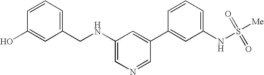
C1=CC=C(CNC2=CN=CC(C3=CC(NS([Me])(=O)=O)=CC=C3)=C2)C=C1O
